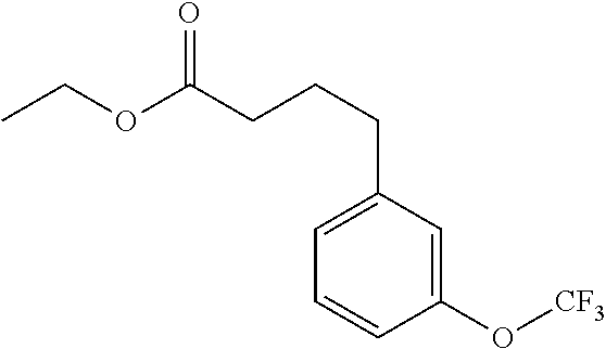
C1=CC(O[CF3])=CC(CCCC(OCC)=O)=C1
